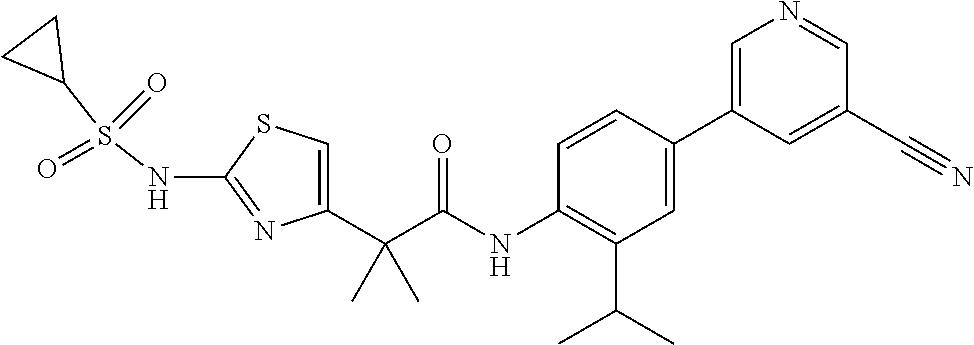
C1=C(C(C(NC2=C(C(C)C)C=C(C3=CN=CC(C#N)=C3)C=C2)=O)(C)C)N=C(NS(C2CC2)(=O)=O)S1
